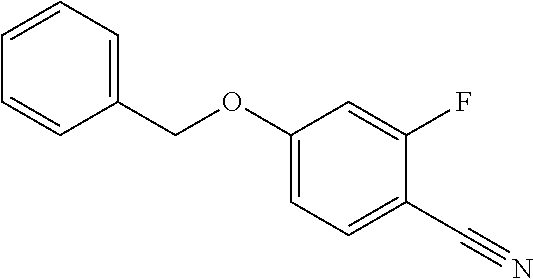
C1=CC=C(COC2=CC=C(C#N)C(F)=C2)C=C1
